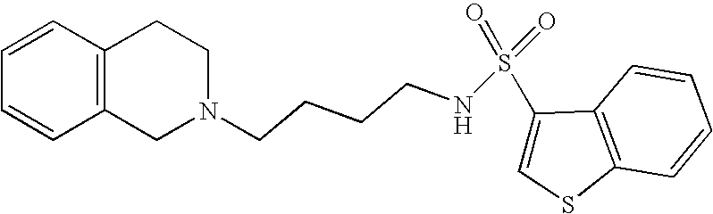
C1=CC=CC2=C1CCN(CCCCNS(=O)(=O)C1=CSC3=C1C=CC=C3)C2
